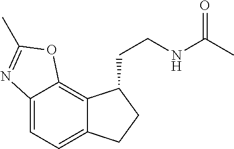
C12=CC=C3C(=C1OC(C)=N2)C(CCNC(C)=O)CC3
